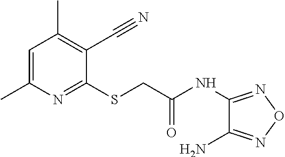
C1(SCC(NC2=NON=C2N)=O)=NC(C)=CC(C)=C1C#N
